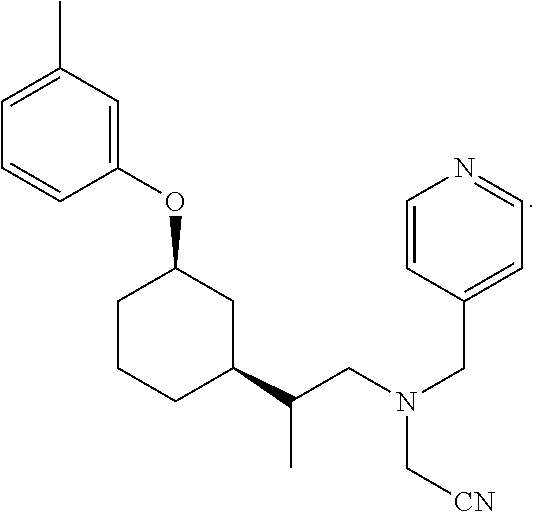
C1=C(C)C=C(OC2CCCC(C(CN(C[CN])CC3=CC=NC=C3)C)C2)C=C1
